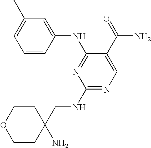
C1(C)=CC=CC(NC2=NC(NCC3(N)CCOCC3)=NC=C2C(=O)N)=C1
